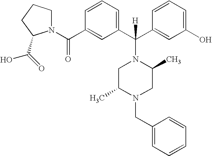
N1(C(C2=CC(C(C3=CC(O)=CC=C3)([H])N3CC(C)N(CC4=CC=CC=C4)CC3C)=CC=C2)=O)CCCC1C(=O)O
